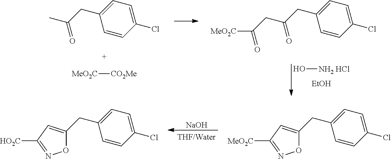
C1(Cl)=CC=C(CC(=O)C)C=C1.[MeO2C][CO2Me].C1(Cl)=CC=C(CC(=O)CC([MeO2C])=O)C=C1.O[NH2 HCl].[EtOH].[NaOH].C1(Cl)=CC=C(CC2=CC([MeO2C])=NO2)C=C1.C1(Cl)=CC=C(CC2=CC([HO2C])=NO2)C=C1
